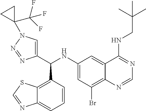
C1(NC(C2=CN(C3(C(F)(F)F)CC3)N=N2)C2=C3C(=CC=C2)N=CS3)=CC(Br)=C2C(=C1)C(NCC(C)(C)C)=NC=N2
